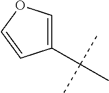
C1(C(C)(C)C)=COC=C1
